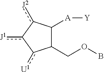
C1(COB)C([A][Y])c([J2])-c([J1])-c1[U1]
